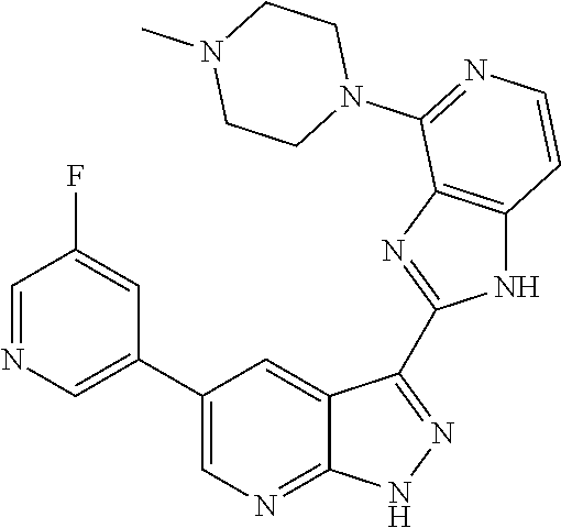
C1=NC=C(C2=CN=C3C(=C2)C(C2=NC4=C(N2)C=CN=C4N2CCN(C)CC2)=NN3)C=C1F
